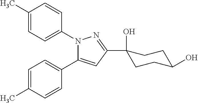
C1=C(C)C=CC(C2=CC(C3(O)CCC(O)CC3)=NN2C2=CC=C(C)C=C2)=C1
